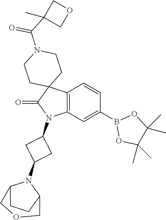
C12=C(C=C(B3OC(C)(C)C(C)(C)O3)C=C1)N(C1CC(N3C4CCC3COC4)C1)C(=O)C21CCN(C(C2(C)COC2)=O)CC1
